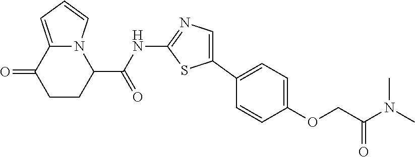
C1CC(C(=O)NC2=NC=C(C3=CC=C(OCC(=O)N(C)C)C=C3)S2)N2C(=CC=C2)C1=O
